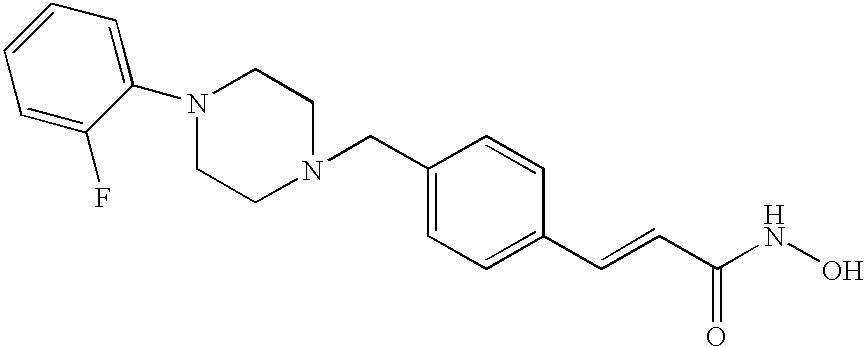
C1(CN2CCN(C3=CC=CC=C3F)CC2)=CC=C(C=CC(NO)=O)C=C1
